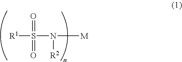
O=S(=O)(N([M])[R2])[R1]
